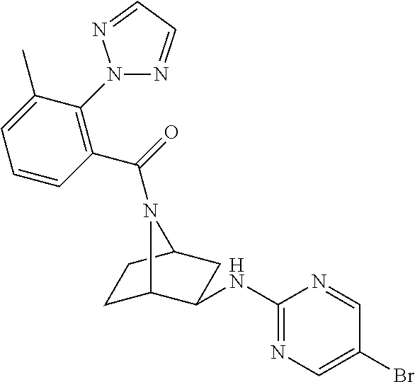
C1=CC(C(=O)N2C3CCC2CC3NC2=NC=C(Br)C=N2)=C(N2N=CC=N2)C(C)=C1
